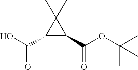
C(=O)(O)C1C(C(OC(C)(C)C)=O)C1(C)C
